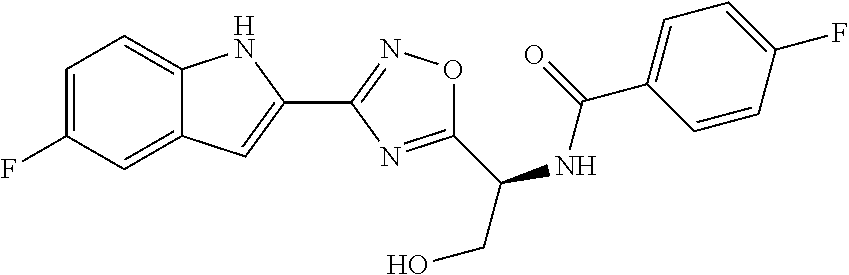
C1=C(F)C=C2C(=C1)NC(C1=NOC(C(NC(C3=CC=C(F)C=C3)=O)CO)=N1)=C2
